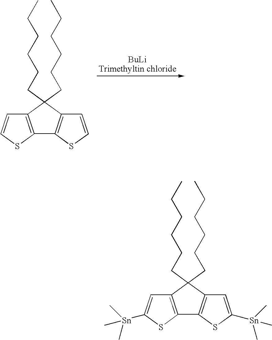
C12=C(C(CCCCCC)(CCCCCC)C3=C1SC=C3)C=CS2.C12=C(C(CCCCCC)(CCCCCC)C3=C1SC([Sn](C)(C)C)=C3)C=C([Sn](C)(C)C)S2
